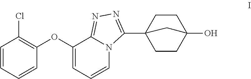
C1=CC=CC(OC2=CC=CN3C2=NN=C3C23CCC(O)(CC2)C3)=C1Cl
